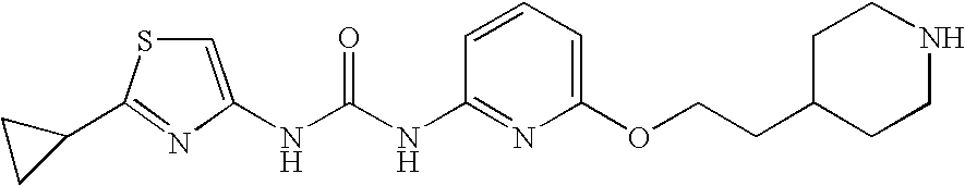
N(C(NC1=NC(OCCC2CCNCC2)=CC=C1)=O)C1=CSC(C2CC2)=N1
